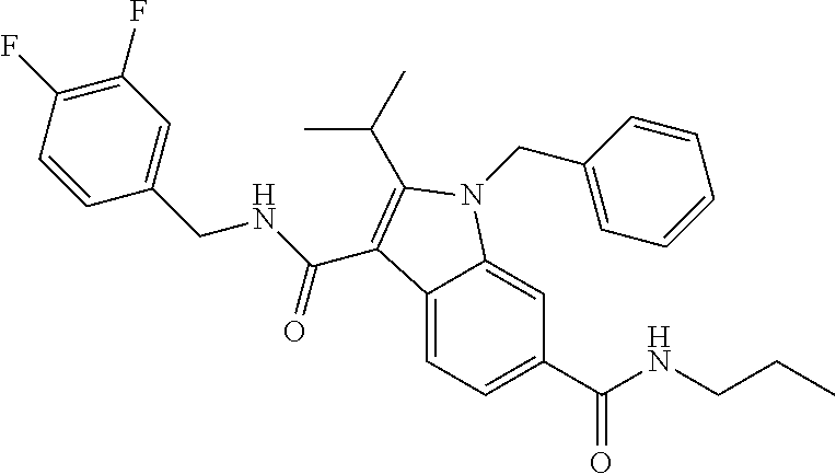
C1(F)=C(F)C=CC(CNC(=O)C2=C(C(C)C)N(CC3=CC=CC=C3)C3=CC(C(NCCC)=O)=CC=C32)=C1
